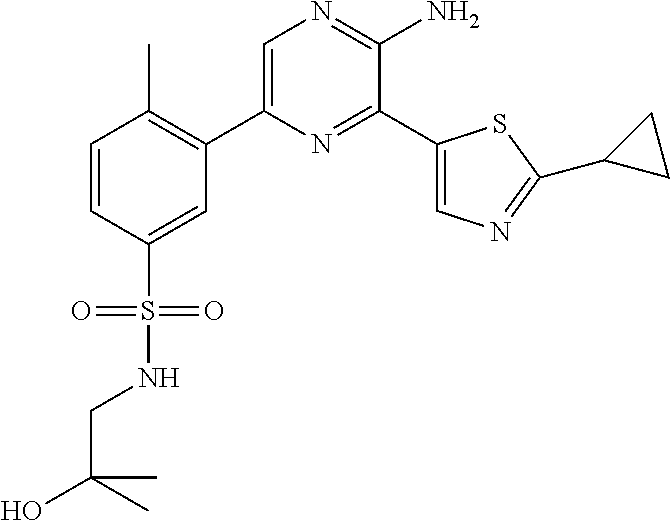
C1(C2=C(C)C=CC(S(=O)(=O)NCC(O)(C)C)=C2)=CN=C(N)C(C2=CN=C(C3CC3)S2)=N1
